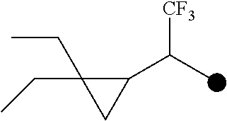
C1(C(C)[CF3])C(CC)(CC)C1
